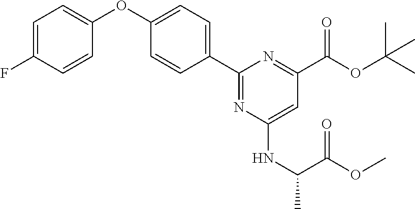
C1=C(F)C=CC(OC2=CC=C(C3=NC(NC(C)C(OC)=O)=CC(C(=O)OC(C)(C)C)=N3)C=C2)=C1
